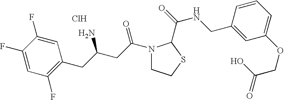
Cl.C1(F)=CC(F)=C(CC(CC(=O)N2CCSC2C(=O)NCC2=CC(OCC(=O)O)=CC=C2)N)C=C1F
